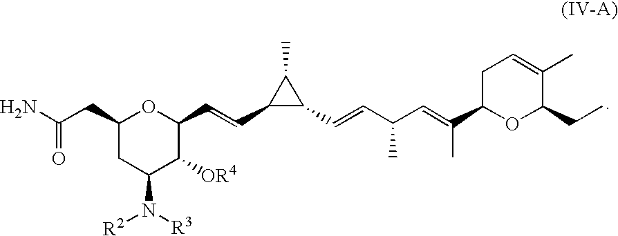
C1(CC(N)=O)CC(N([R3])[R2])C([OR4])C(C=CC2C(C=CC(C=C(C)C3OC(CC)C(C)=CC3)C)C2C)O1
